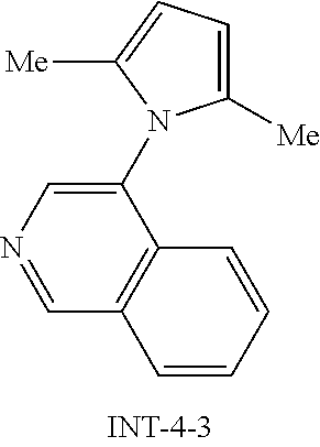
C1([Me])=CC=C([Me])N1C1=CN=CC2=C1C=CC=C2
